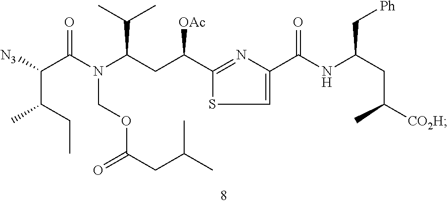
[N3]C(C(CC)C)C(N(COC(CC(C)C)=O)C(CC(C1=NC(C(NC(CC([CO2H])C)C[Ph])=O)=CS1)[OAc])C(C)C)=O
